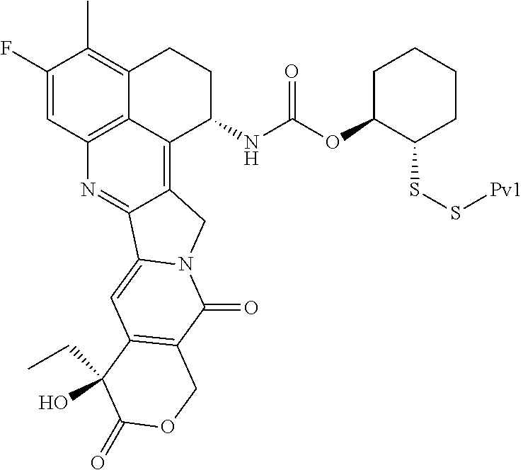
C1(F)=CC2=C3C(=C1C)CCC(NC(=O)OC1C(SS[Pv1])CCCC1)C3=C1C(=N2)C2=CC3=C(C(=O)N2C1)COC(=O)C3(O)CC
